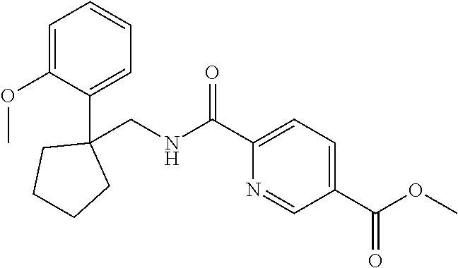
C1(C(OC)=O)=CC=C(C(NCC2(C3=CC=CC=C3OC)CCCC2)=O)N=C1
